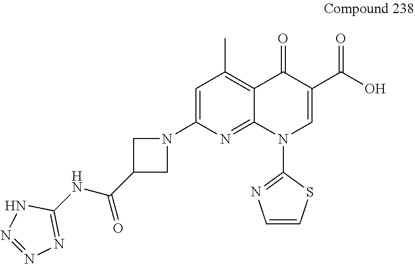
N1(C2=CC(C)=C3C(=N2)N(C2=NC=CS2)C=C(C(O)=O)C3=O)CC(C(NC2=NN=NN2)=O)C1
